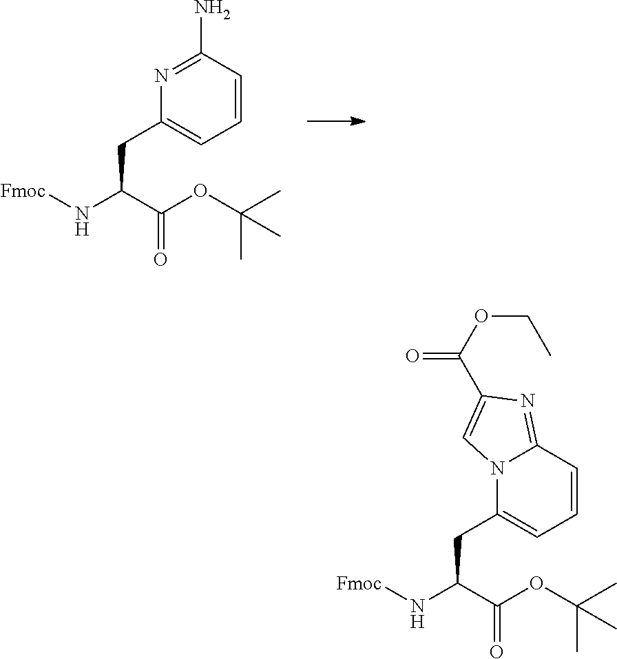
N1=C(N)C=CC=C1CC(C(OC(C)(C)C)=O)N[Fmoc].N12C(CC(C(OC(C)(C)C)=O)N[Fmoc])=CC=CC1=NC(C(OCC)=O)=C2
